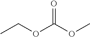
CCOC(OC)=O
